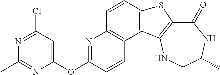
C1(=O)C2=C(NCC(C)N1)C1=C(S2)C=CC2=C1C=CC(OC1=CC(Cl)=NC(C)=N1)=N2
